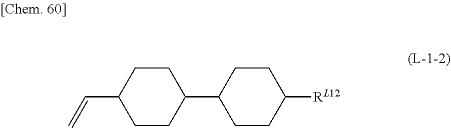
C1CC(C=C)CCC1C1CCC([RL12])CC1
